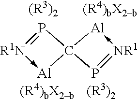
[Al]1-[R1N]=PC12P=[NR1]->[Al]2
